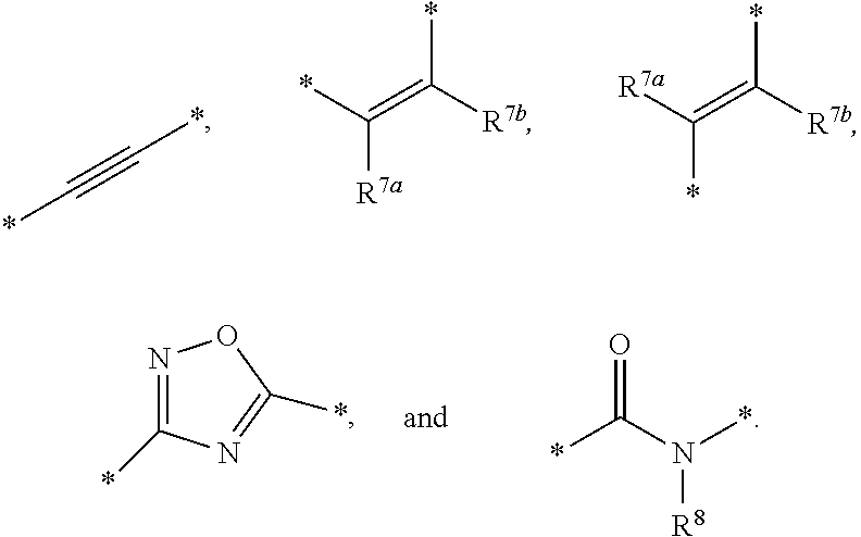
*C#C*.*C(=C([R7b])*)[R7a].[R7a]C(=C([R7b])*)*.*C(N(*)[R8])=O.N1=C(*)N=C(*)O1
